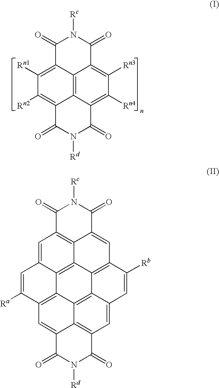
C12=C3C4=C([Rn4])C([Rn3])=C1C(=O)N([Rc])C(=O)C2=C([Rn1])C([Rn2])=C3C(=O)N([Rd])C4=O.C12=C3C=C4C5=C1C1=C(C=C2C(=O)N([Rc])C3=O)C([Rb])=CC2=CC3=C6C(=C12)C5=C(C([Ra])=C4)C=C6C(=O)N([Rd])C3=O
